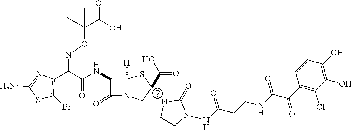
C(=O)(NC1C(=O)N2C1([H])SC(C(O)=O)(N1CCN(NC(CCNC(=O)C(C3=C(Cl)C(O)=C(O)C=C3)=O)=O)C1=O)C2)C(C1=C(Br)SC(N)=N1)=NOC(C(O)=O)(C)C
